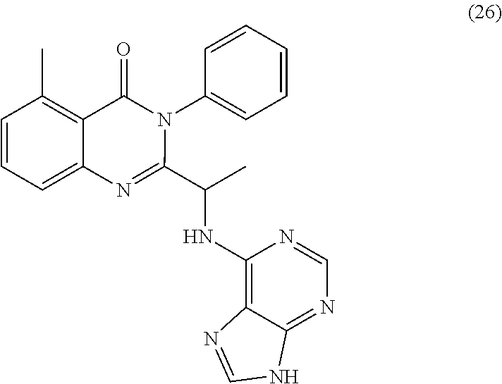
C1=CC=C2C(=C1C)C(=O)N(C1=CC=CC=C1)C(C(C)NC1=C3C(=NC=N1)NC=N3)=N2
